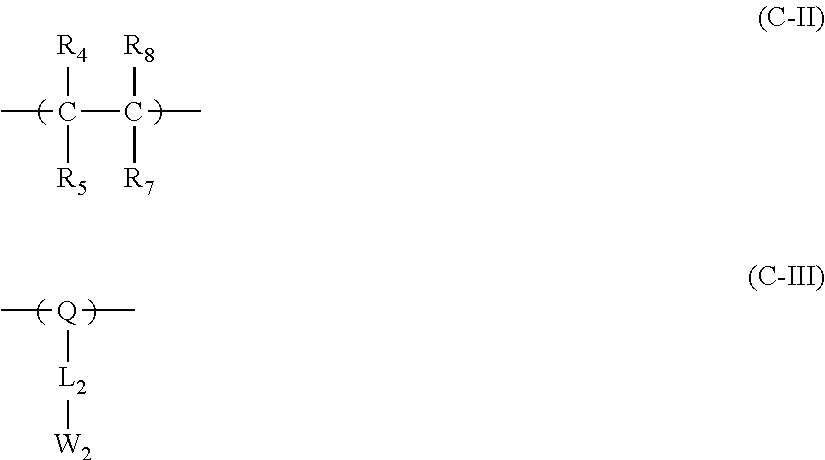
CC(C(C)([R8])[R7])([R4])[R5].C[Q](C)[L2][W2]
